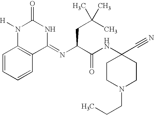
C1(=NC(C(NC2(C#N)CCN(CCC)CC2)=O)CC(C)(C)C)NC(=O)N([H])C2=C1C=CC=C2
